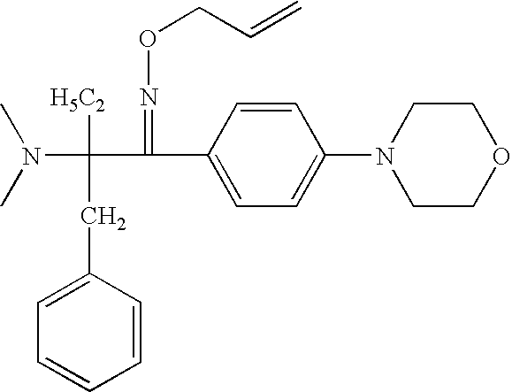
[H5C2]C(CC1=CC=CC=C1)(C(=NOCC=C)C1=CC=C(N2CCOCC2)C=C1)N(C)C
